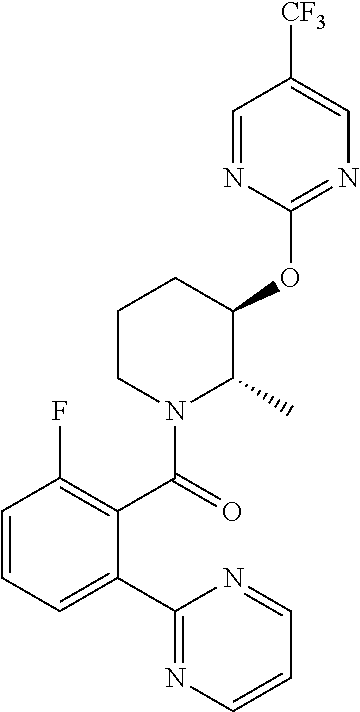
C1=CC=C(C2=NC=CC=N2)C(C(=O)N2C(C)C(OC3=NC=C([CF3])C=N3)CCC2)=C1F
